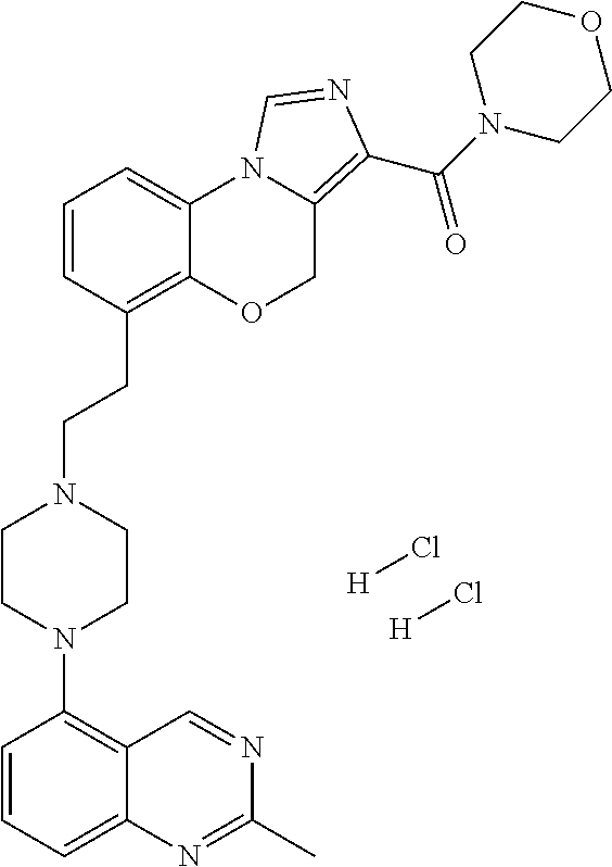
[H]Cl.[H]Cl.C1=CC=C2C(=C1N1CCN(CCC3=C4C(=CC=C3)N3C(=C(C(N5CCOCC5)=O)N=C3)CO4)CC1)C=NC(C)=N2
